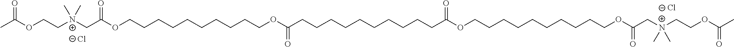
[Cl-].CC(OCC[N+](CC(=O)OCCCCCCCCCCOC(CCCCCCCCCCC(OCCCCCCCCCCOC(C[N+](CCOC(=O)C)(C)C)=O)=O)=O)(C)C)=O.[Cl-]
